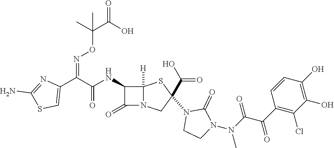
C(=O)(NC1C(=O)N2C1([H])SC(N1CCN(N(C(C(C3=C(Cl)C(O)=C(O)C=C3)=O)=O)C)C1=O)(C(O)=O)C2)C(C1=CSC(N)=N1)=NOC(C(O)=O)(C)C
